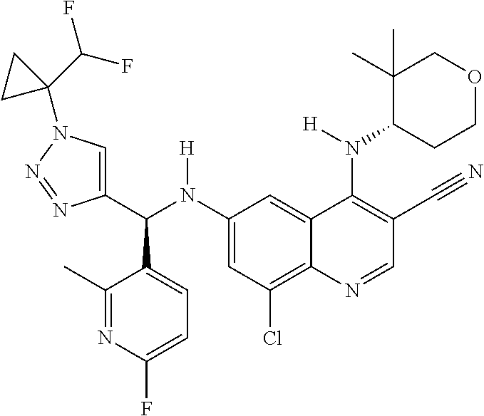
C1(N(C(C2=CN(C3(C(F)F)CC3)N=N2)C2=CC=C(F)N=C2C)[H])=CC(Cl)=C2C(=C1)C(N(C1C(C)(C)COCC1)[H])=C(C#N)C=N2
